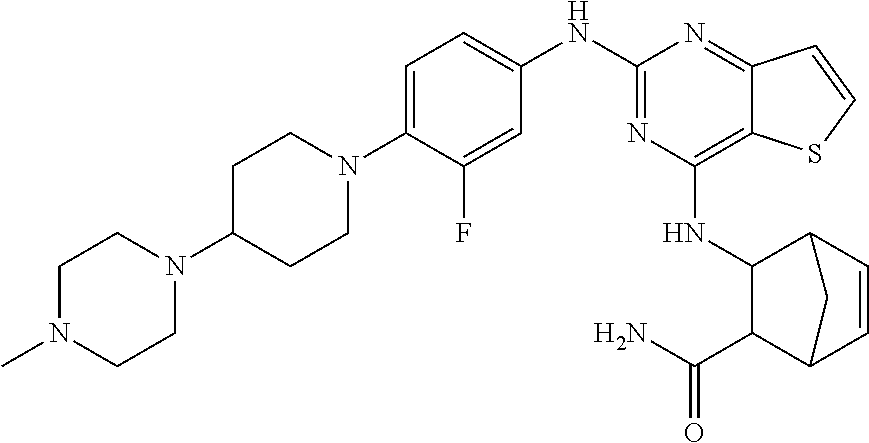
C1=C(N2CCC(N3CCN(C)CC3)CC2)C(F)=CC(NC2=NC(NC3C(C(N)=O)C4C=CC3C4)=C3C(=N2)C=CS3)=C1
